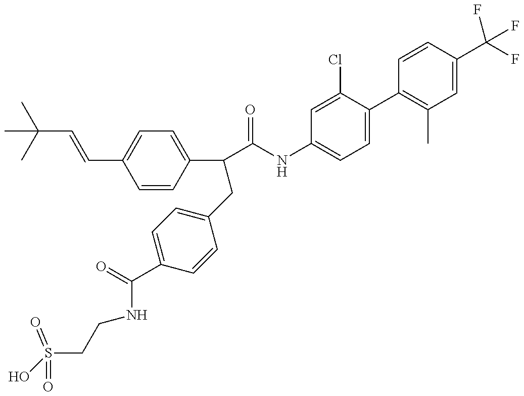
OS(CCNC(C1=CC=C(CC(C2=CC=C(C=CC(C)(C)C)C=C2)C(=O)NC2=CC=C(C3=C(C)C=C(C(F)(F)F)C=C3)C(Cl)=C2)C=C1)=O)(=O)=O
